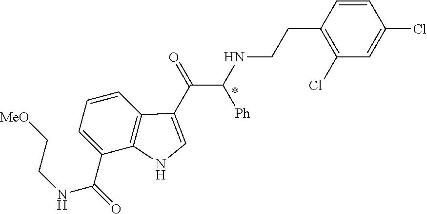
C1=C(C(=O)NCC[MeO])C2=C(C=C1)C(C(=O)C(NCCC1=C(Cl)C=C(Cl)C=C1)[Ph])=CN2
